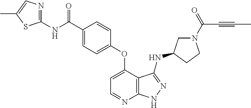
C1(NC(C2=CC=C(OC3=CC=NC4=C3C(NC3CN(C(C#CC)=O)CC3)=NN4)C=C2)=O)=NC=C(C)S1
